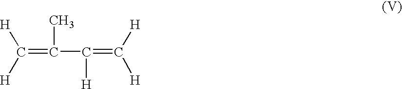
C(=C(C(=C([H])[H])[H])C)([H])[H]
